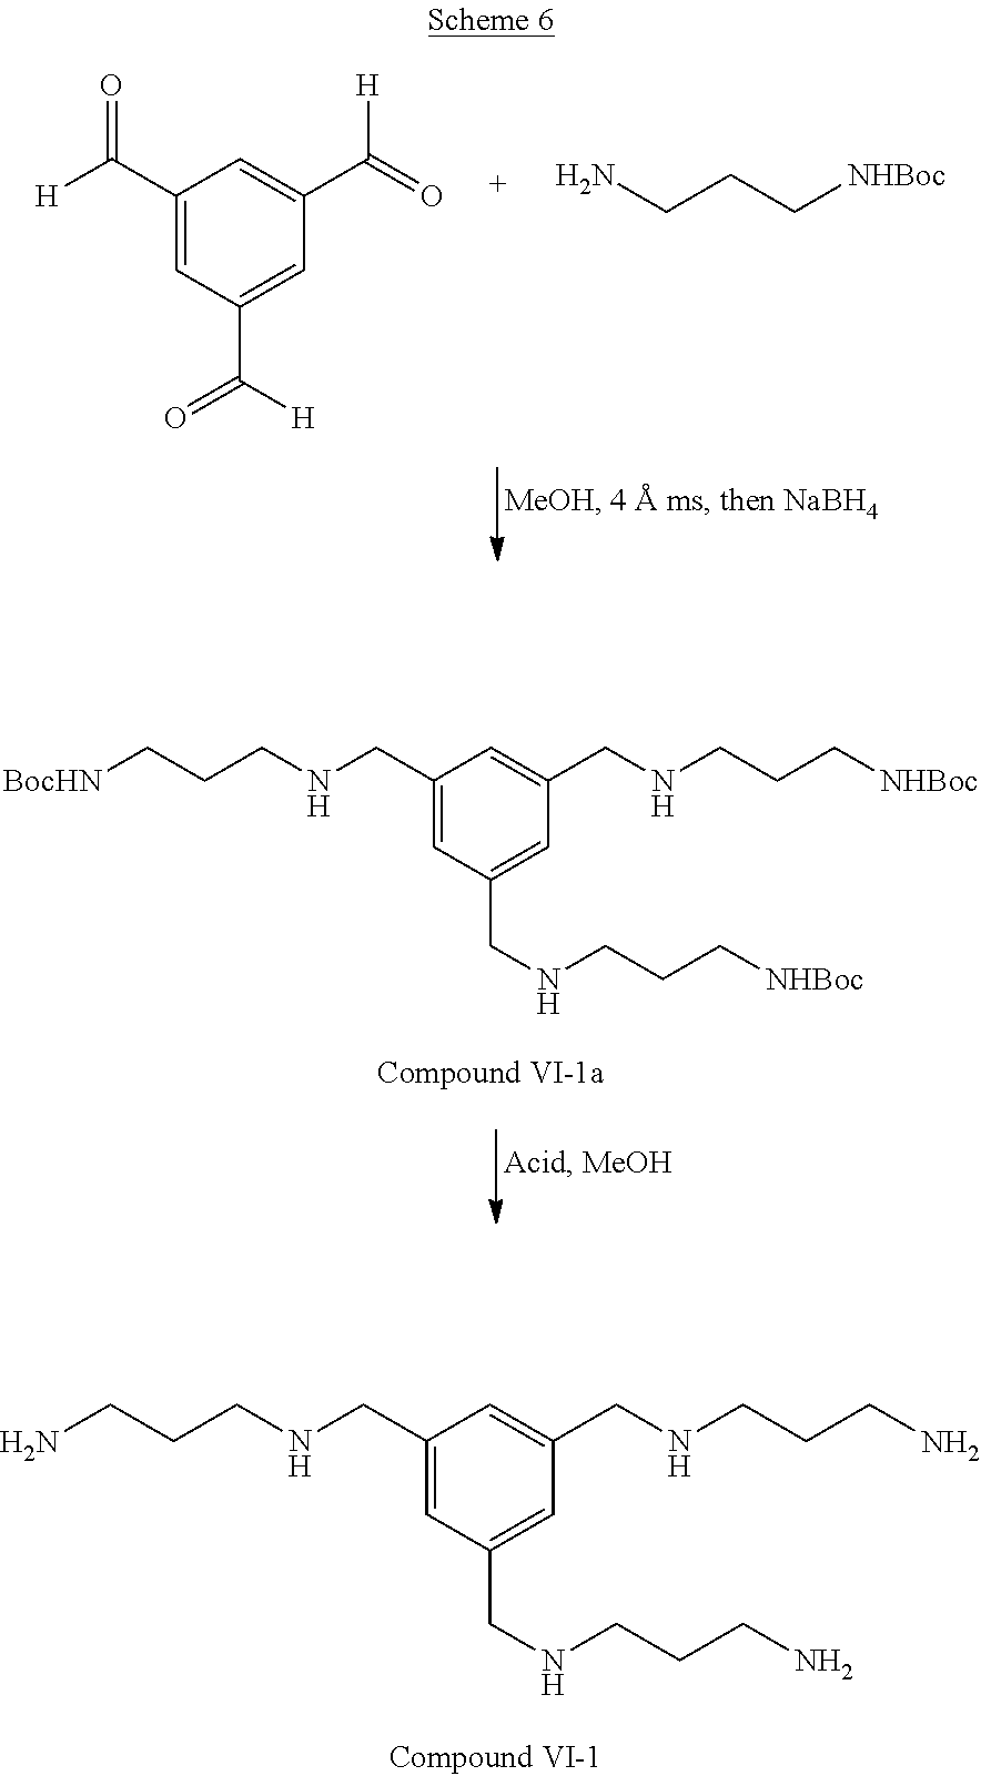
C1(C([H])=O)=CC(C([H])=O)=CC(C(=O)[H])=C1.NCCC[NHBoc].C1(CNCCCN)=CC(CNCCCN)=CC(CNCCCN)=C1.C1(CNCCC[BocHN])=CC(CNCCC[NHBoc])=CC(CNCCC[NHBoc])=C1
